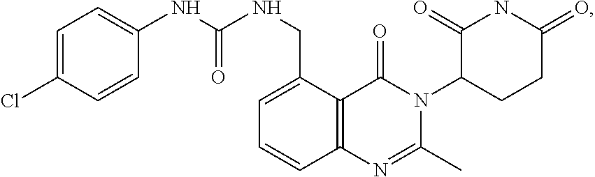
C12=C(C(CNC(=O)NC3=CC=C(Cl)C=C3)=CC=C1)C(=O)N(C1CCC(=O)NC1=O)C(C)=N2
